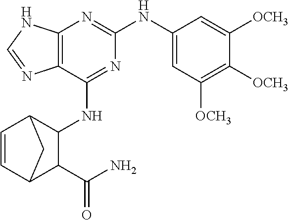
C12=C(C(NC3C4C=CC(C3C(N)=O)C4)=NC(NC3=CC([OCH3])=C([OCH3])C([OCH3])=C3)=N1)N=CN2
